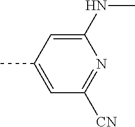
C1(NC)=CC(C)=CC([CN])=N1
